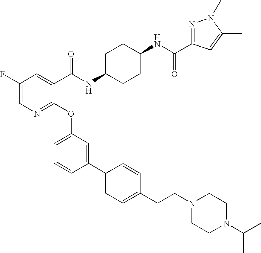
C(CC1=CC=C(C2=CC(OC3=NC=C(F)C=C3C(NC3CCC(NC(=O)C4=NN(C)C(C)=C4)CC3)=O)=CC=C2)C=C1)N1CCN(C(C)C)CC1
